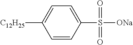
C1=CC(S(=O)(=O)[ONa])=CC=C1[C12H25]
